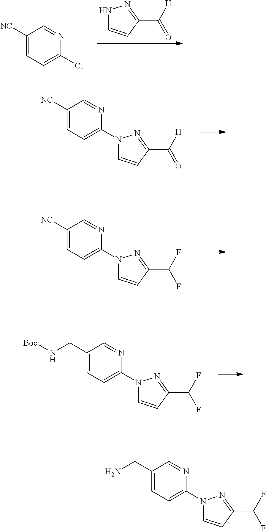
C1(CN[Boc])=CC=C(N2C=CC(C(F)F)=N2)N=C1.C1([NC])=CC=C(Cl)N=C1.N1C=CC(C([H])=O)=N1.C1([NC])=CC=C(N2C=CC(C([H])=O)=N2)N=C1.C1([NC])=CC=C(N2C=CC(C(F)F)=N2)N=C1.C1(CN)=CC=C(N2C=CC(C(F)F)=N2)N=C1
